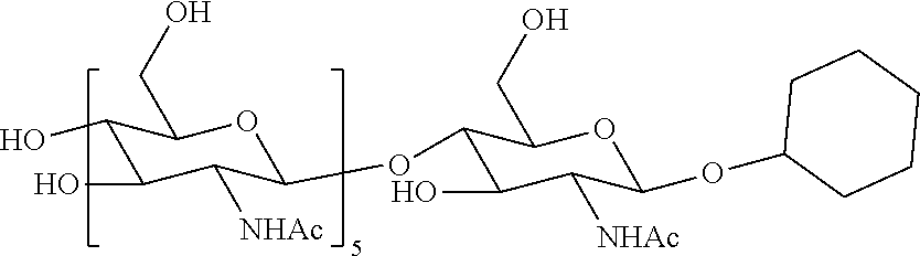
C1(O)C(O)C([NHAc])C(OC2C(O)C([NHAc])C(OC3CCCCC3)OC2CO)OC1CO
